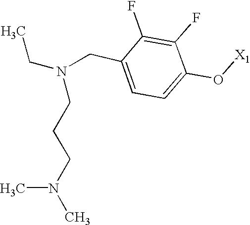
C(C1=CC=C(O[X1])C(F)=C1F)N(CCCN(C)C)CC
